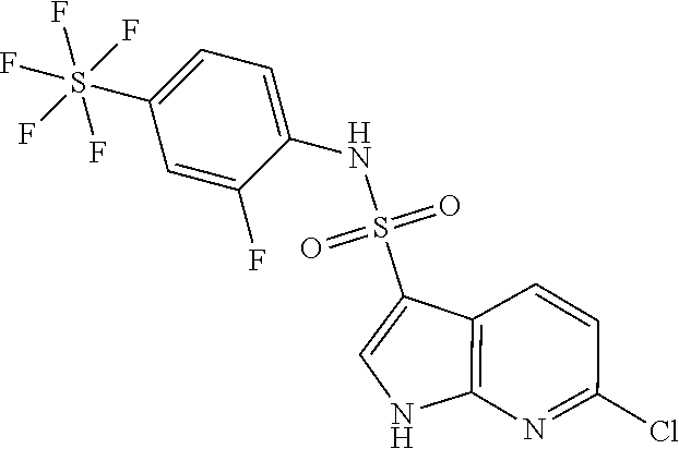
N(S(=O)(=O)C1=CNC2=C1C=CC(Cl)=N2)C1=CC=C(S(F)(F)(F)(F)F)C=C1F
